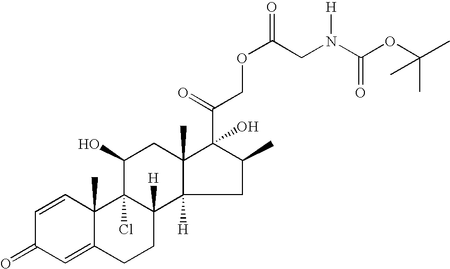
C1=CC2(C)C(=CC1=O)CCC1([H])C2(Cl)C(O)CC2(C)C1([H])CC(C)C2(C(=O)COC(CN(C(OC(C)(C)C)=O)[H])=O)O
